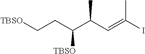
[TBSO]CCC(C(C=C(I)C)C)[TBSO]
